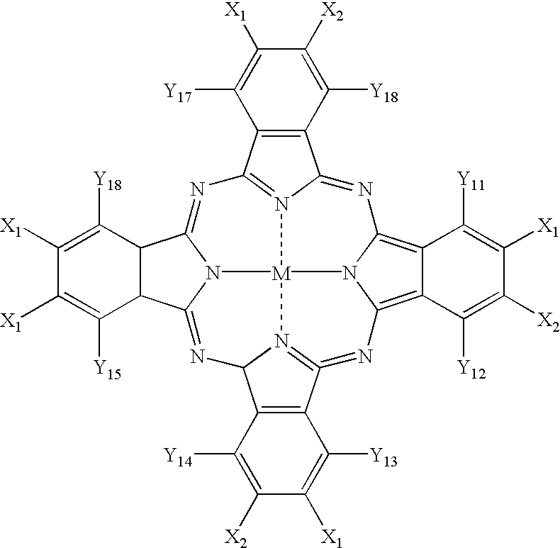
C1([X1])=C([Y18])C2C(C([Y15])=C1[X1])C1=NC3N4=C(=NC5=C6C(=C7N=C8N9=C(N=C2N1[M]94N75)C1=C8C([Y18])=C([X2])C([X1])=C1[Y17])C([Y11])=C([X1])C([X2])=C6[Y12])C1=C3C([Y14])=C([X2])C([X1])=C1[Y13]
